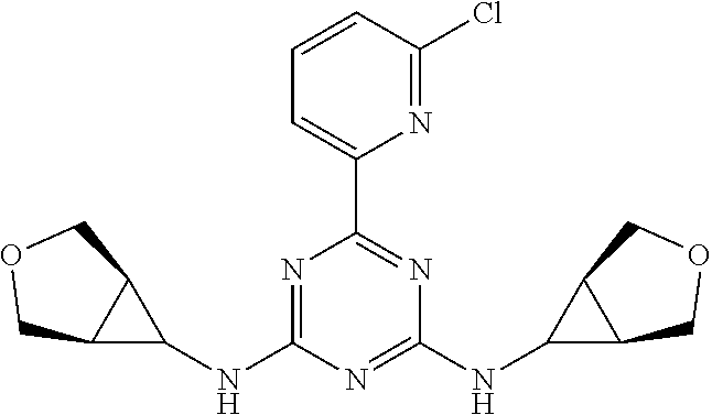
N1=C(NC2C3C2COC3)N=C(NC2C3C2COC3)N=C1C1=CC=CC(Cl)=N1
